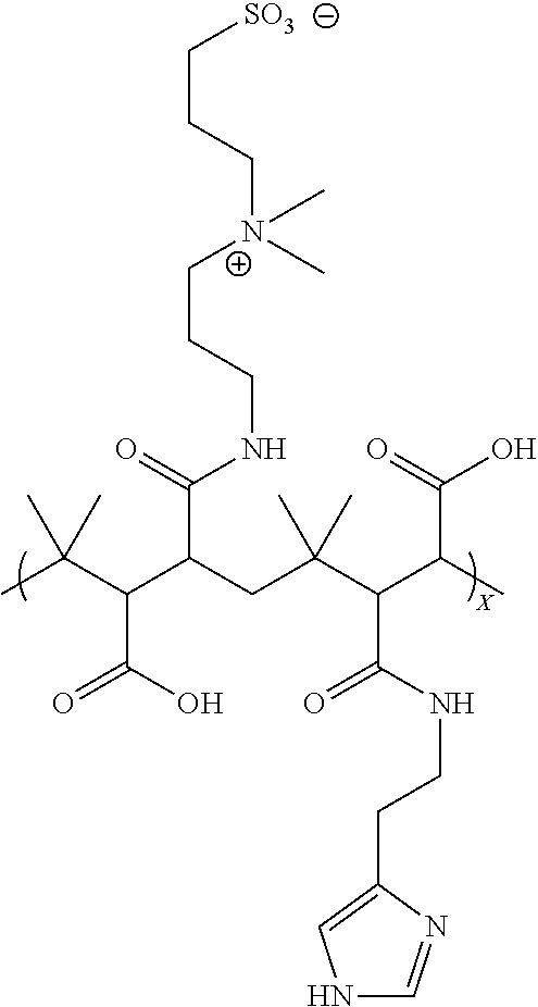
CC(C(C(C(=O)NCCC[N+](CCC[SO3])(C)C)CC(C(C(C)C(=O)O)C(NCCC1=CNC=N1)=O)(C)C)C(O)=O)(C)C
